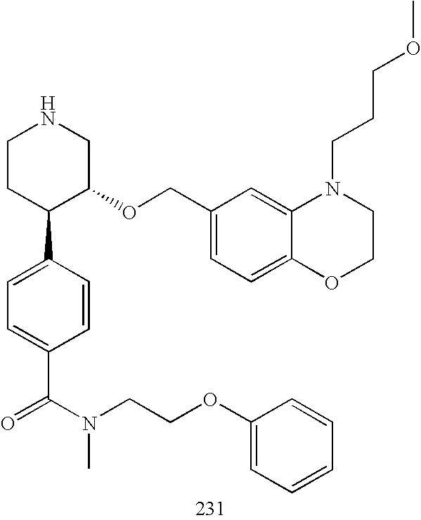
C1CC(C2=CC=C(C(N(CCOC3=CC=CC=C3)C)=O)C=C2)C(OCC2=CC=C3C(=C2)N(CCCOC)CCO3)CN1
